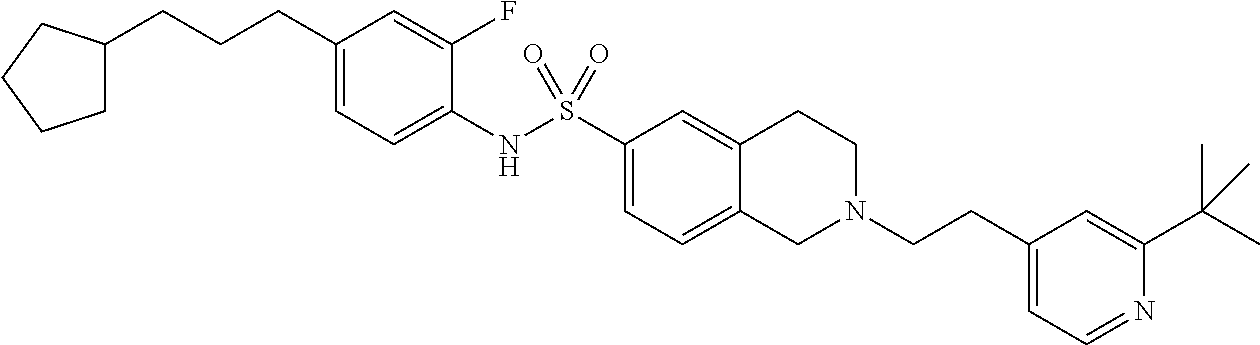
C1(CCCC2CCCC2)=CC=C(NS(C2=CC=C3C(=C2)CCN(CCC2=CC=NC(C(C)(C)C)=C2)C3)(=O)=O)C(F)=C1
